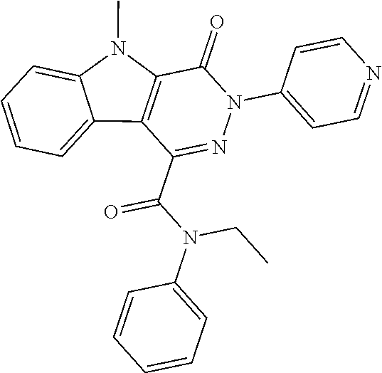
C1(=O)C2=C(C(C(N(C3=CC=CC=C3)CC)=O)=NN1C1=CC=NC=C1)C1=CC=CC=C1N2C
